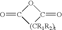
O1C(=O)[(CR1R2)t]C1=O
